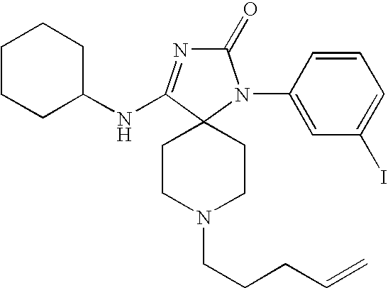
C1CCC(NC2=NC(=O)N(C3=CC(I)=CC=C3)C23CCN(CCCC=C)CC3)CC1
